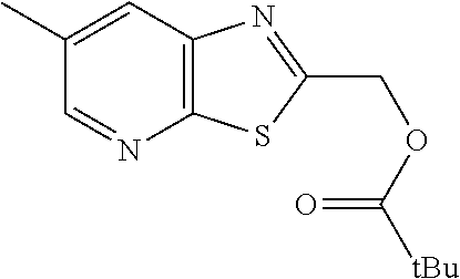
C12=C(C=C(C)C=N1)N=C(COC([tBu])=O)S2
